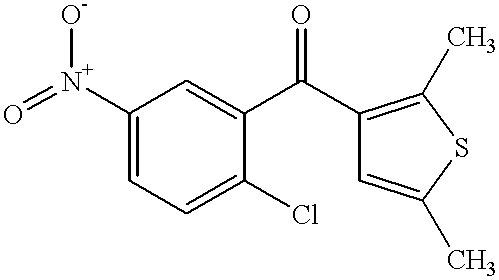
C1([N+](=O)[O-])=CC=C(Cl)C(C(C2=C(C)SC(C)=C2)=O)=C1
